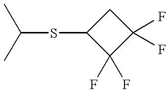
C(SC1C(F)(F)C(F)(F)C1)(C)C
